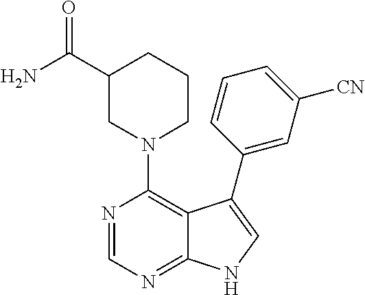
C12=NC=NC(N3CCCC(C(N)=O)C3)=C1C(C1=CC([CN])=CC=C1)=CN2
